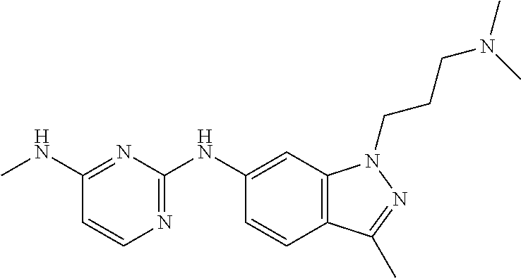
C1(NC)=NC(NC2=CC3=C(C=C2)C(C)=NN3CCCN(C)C)=NC=C1
